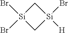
[Si]1(Br)(Br)C[Si](Br)([H])C1
